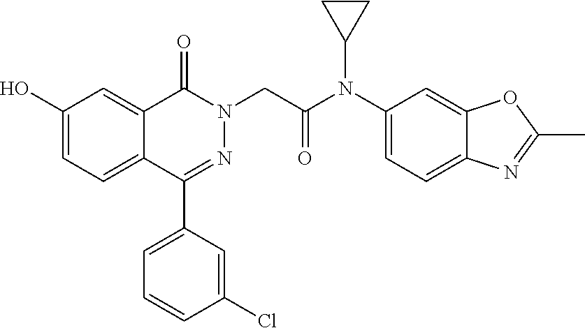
C1(O)=CC=C2C(=C1)C(=O)N(CC(=O)N(C1CC1)C1=CC=C3C(=C1)OC(C)=N3)N=C2C1=CC=CC(Cl)=C1
